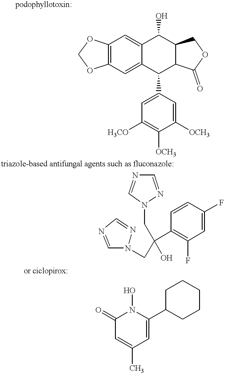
C12=C(C=C3C(=C1)C(O)C1C(C3C3=CC([H3CO])=C([OCH3])C([OCH3])=C3)C(=O)OC1)OCO2.N1(CC(CN2N=CN=C2)(O)C2=C(F)C=C(F)C=C2)N=CN=C1.C1(=O)C=C(C)C=C(C2CCCCC2)N1O
